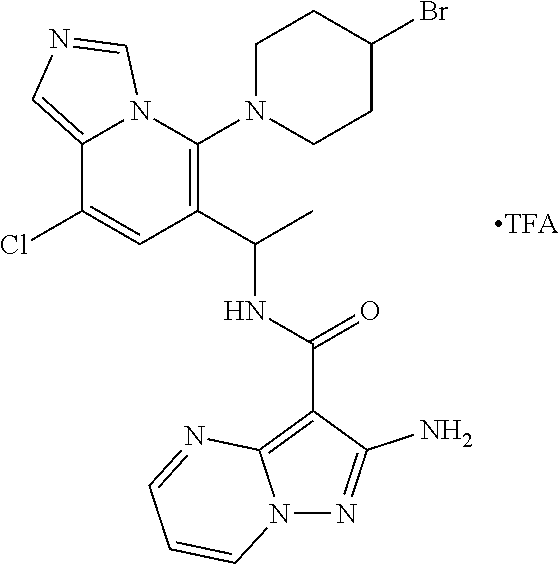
N12C(=CN=C1)C(Cl)=CC(C(C)NC(C1=C3N(N=C1N)C=CC=N3)=O)=C2N1CCC(Br)CC1
